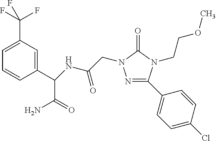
N1=C(C2=CC=C(Cl)C=C2)N(CCOC)C(=O)N1CC(=O)NC(C1=CC(C(F)(F)F)=CC=C1)C(N)=O
